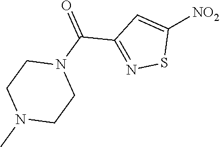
[NO2]C1=CC(C(N2CCN(C)CC2)=O)=NS1
